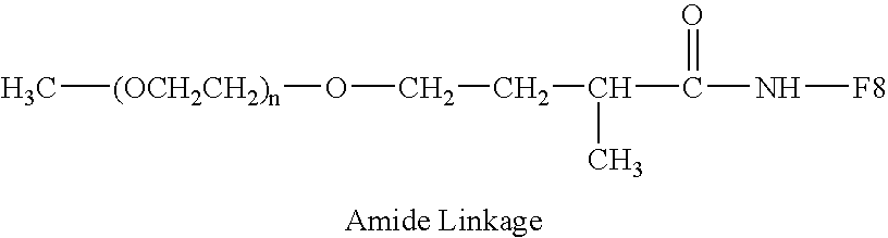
C[(OCH2CH2)n]OCCC(C(N[F8])=O)C
